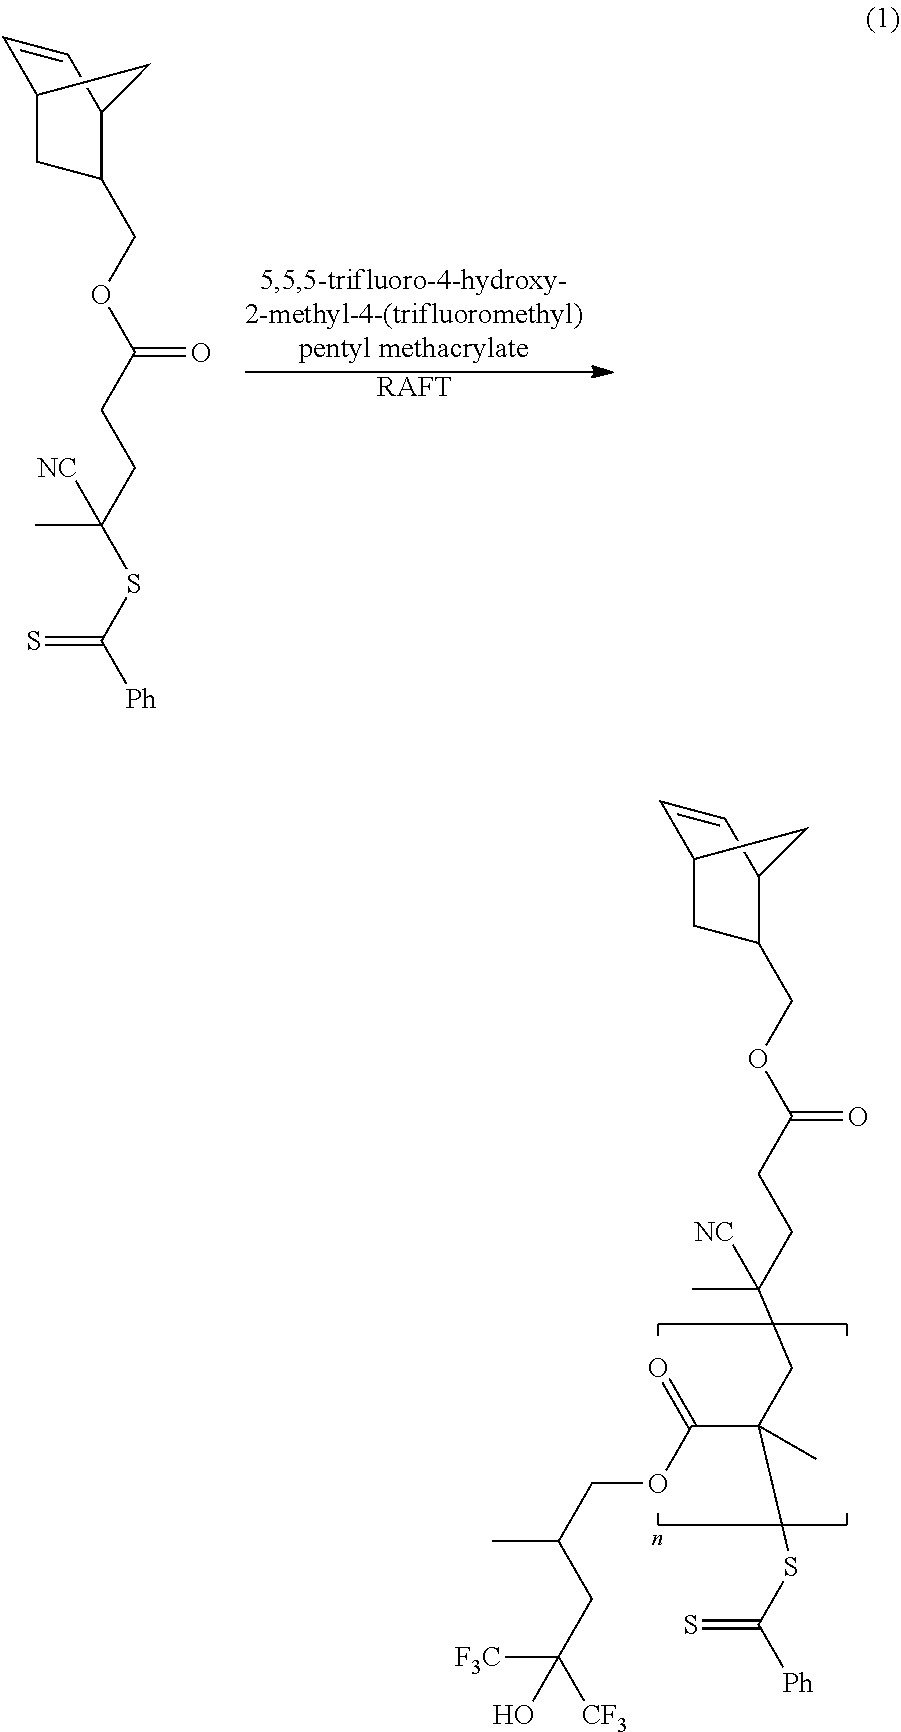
[RAFT].C1=CC2C(COC(CCC(SC([Ph])=S)(C)[NC])=O)CC1C2.C1=CC2C(COC(CCC(CC(SC([Ph])=S)(C(OCC(C)CC([CF3])([F3C])O)=O)C)(C)[NC])=O)CC1C2
